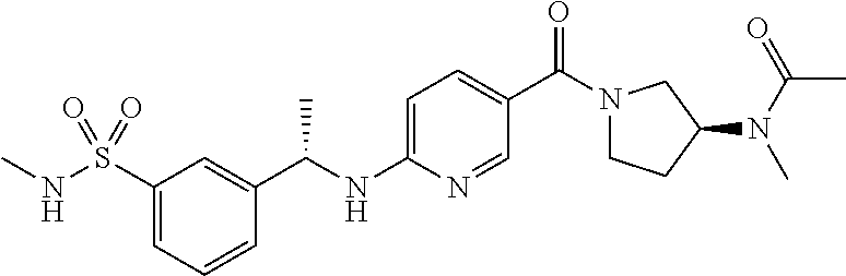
C1(S(NC)(=O)=O)=CC=CC(C(NC2=CC=C(C(N3CCC(N(C(=O)C)C)C3)=O)C=N2)C)=C1
